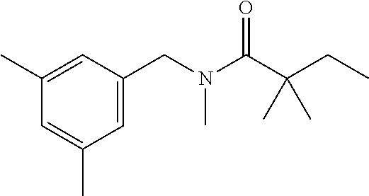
C1(C)=CC(CN(C(C(CC)(C)C)=O)C)=CC(C)=C1
